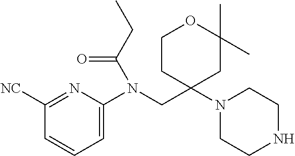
C1=C(N(CC2(N3CCNCC3)CC(C)(C)OCC2)C(CC)=O)N=C([NC])C=C1
